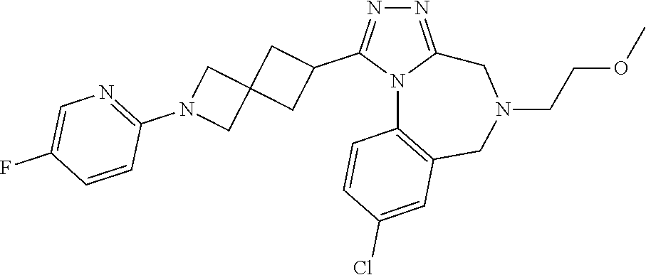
N1=C2N(C(C3CC4(C3)CN(C3=NC=C(F)C=C3)C4)=N1)C1=C(CN(CCOC)C2)C=C(Cl)C=C1
